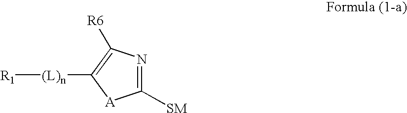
[R1][(L)n]C1=C([R6])N=C([SM])[A]1
